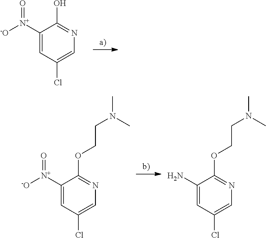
C1([N+]([-O])=O)=CC(Cl)=CN=C1O.C1([N+]([-O])=O)=CC(Cl)=CN=C1OCCN(C)C.C1(N)=CC(Cl)=CN=C1OCCN(C)C
